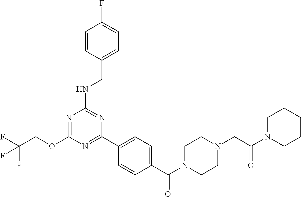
O(C1=NC(NCC2=CC=C(F)C=C2)=NC(C2=CC=C(C(N3CCN(CC(N4CCCCC4)=O)CC3)=O)C=C2)=N1)CC(F)(F)F
